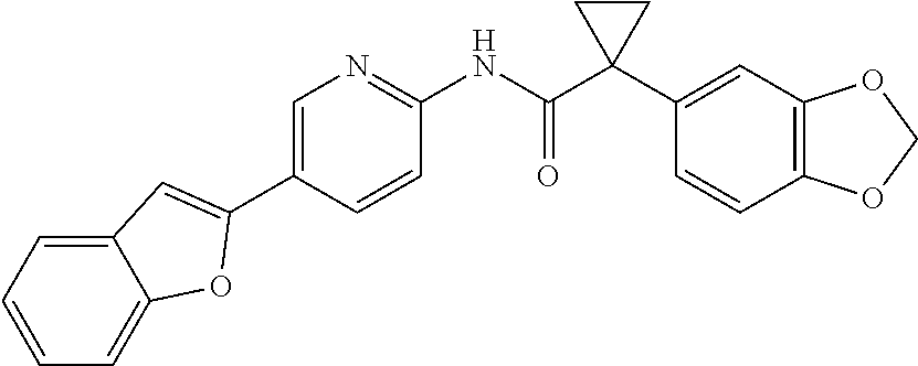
C1=C(C2=CC3=CC=CC=C3O2)C=CC(NC(C2(C3=CC4=C(C=C3)OCO4)CC2)=O)=N1
